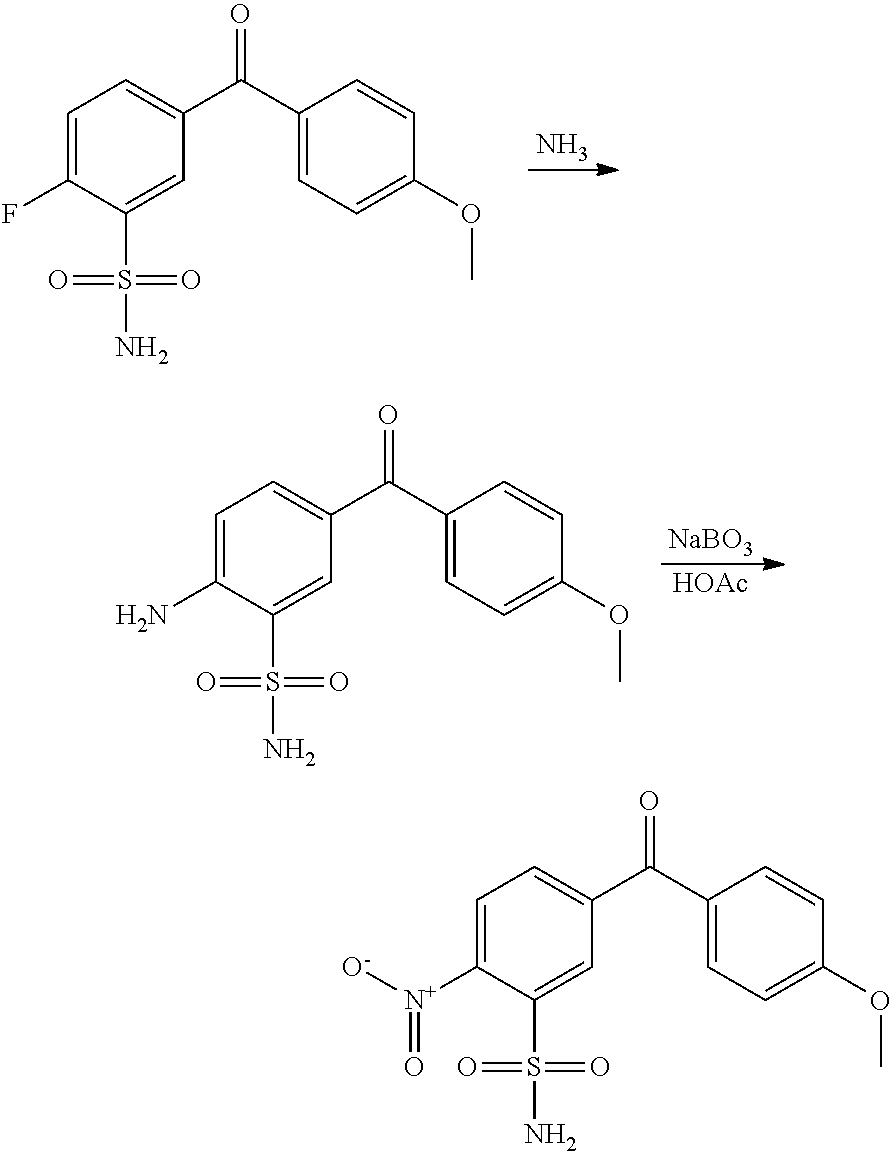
C1=C(F)C(S(N)(=O)=O)=CC(C(=O)C2=CC=C(OC)C=C2)=C1.N.C1=C(N)C(S(N)(=O)=O)=CC(C(=O)C2=CC=C(OC)C=C2)=C1.[NaBO3].[HOAc].C1=C([N+]([O-])=O)C(S(N)(=O)=O)=CC(C(=O)C2=CC=C(OC)C=C2)=C1
